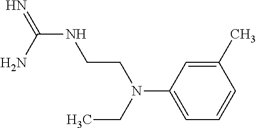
N(C(N)=N)CCN(C1=CC=CC(C)=C1)CC
